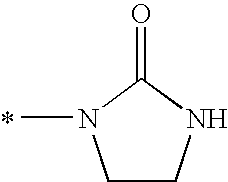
C1CNC(=O)N1C
